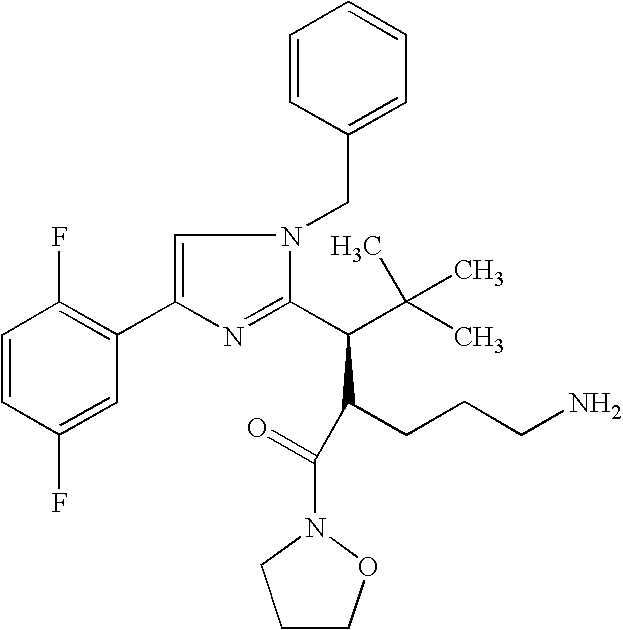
C1=CC(F)=CC(C2=CN(CC3=CC=CC=C3)C(C(C(C)(C)C)C(CCCN)C(=O)N3OCCC3)=N2)=C1F
